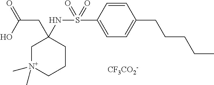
OC(=O)CC1(NS(C2=CC=C(CCCCC)C=C2)(=O)=O)C[N+](C)(C)CCC1.[CF3CO2-]
